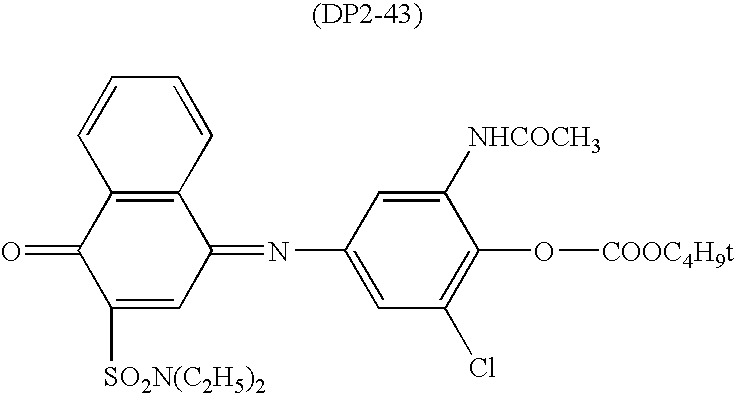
C1([SO2N(C2H5)2])=CC(=NC2=CC(Cl)=C(O[COOC4H9t])C([NHCOCH3])=C2)C2=C(C1=O)C=CC=C2
